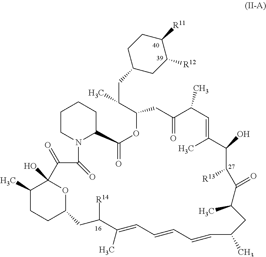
C(C(C1CC(=O)C(C)C=C(C)C(O)C([R13])C(=O)C(C)CC(C)C=CC=CC=C(C)C([R14])CC2OC(O)(C(C)CC2)C(=O)C(=O)N2CCCCC2C(=O)O1)C)C1CCC([R11])C([R12])C1
